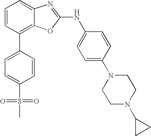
C1=CC(C2=CC=C(S(=O)(C)=O)C=C2)=C2C(=C1)N=C(NC1=CC=C(N3CCN(C4CC4)CC3)C=C1)O2
